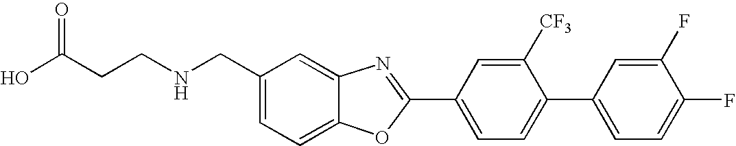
OC(CCNCC1=CC=C2C(=C1)N=C(C1=CC=C(C3=CC=C(F)C(F)=C3)C([CF3])=C1)O2)=O
